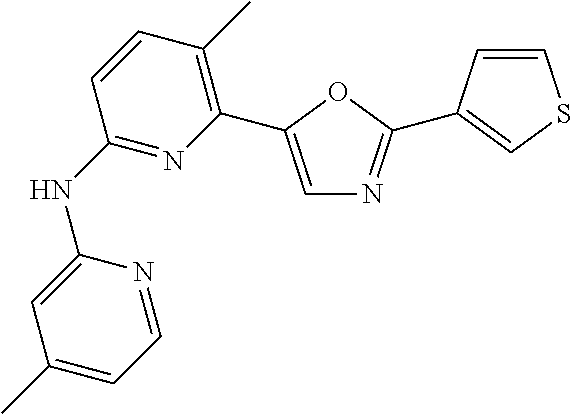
C1(NC2=NC(C3=CN=C(C4=CSC=C4)O3)=C(C)C=C2)=CC(C)=CC=N1
